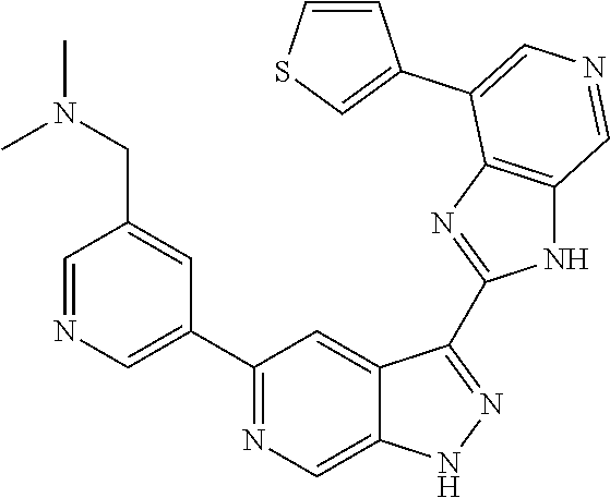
C1(C2=CN=CC(CN(C)C)=C2)=NC=C2C(=C1)C(C1=NC3=C(N1)C=NC=C3C1=CSC=C1)=NN2
